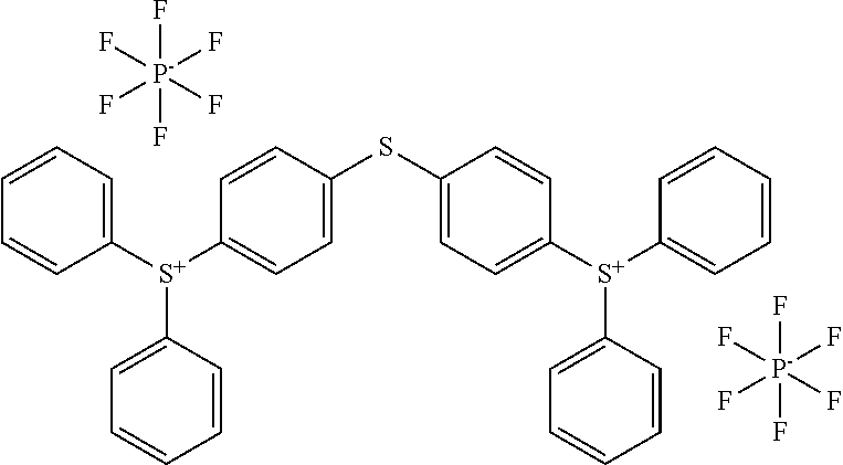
C1([S+](C2=CC=C(SC3=CC=C([S+](C4=CC=CC=C4)C4=CC=CC=C4)C=C3)C=C2)C2=CC=CC=C2)=CC=CC=C1.F[P-](F)(F)(F)(F)F.F[P-](F)(F)(F)(F)F
